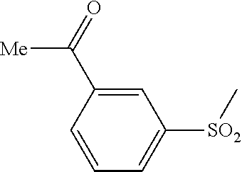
[SO2](C1=CC=CC(C(=O)[Me])=C1)C
